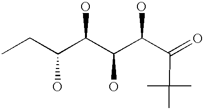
CCC(C(C(C(O)C(=O)C(C)(C)C)O)O)O
